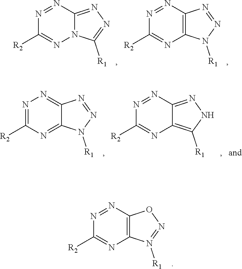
N1=NC2=NN=C([R1])N2N=C1[R2].N1=NC2=C(N=C1[R2])N([R1])N=N2.N1=C([R2])N=C2C(=N1)N=NN2[R1].N1=NC2=NNC([R1])=C2N=C1[R2].N1=NC2=C(N=C1[R2])N([R1])=NO2
